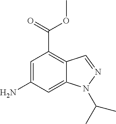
C1=C(N)C=C2C(=C1C(OC)=O)C=NN2C(C)C
